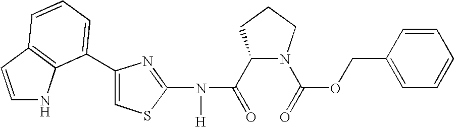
C1(C(=O)N(C2=NC(C3=CC=CC4=C3NC=C4)=CS2)[H])N(C(=O)OCC2=CC=CC=C2)CCC1
